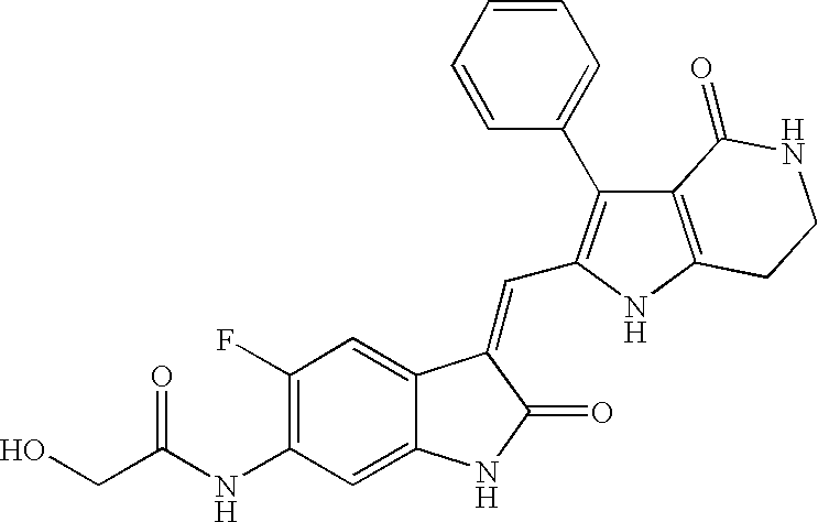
C1(NC(CO)=O)=C(F)C=C2C(=C1)NC(=O)C2=CC1=C(C2=CC=CC=C2)C2=C(N1)CCNC2=O
